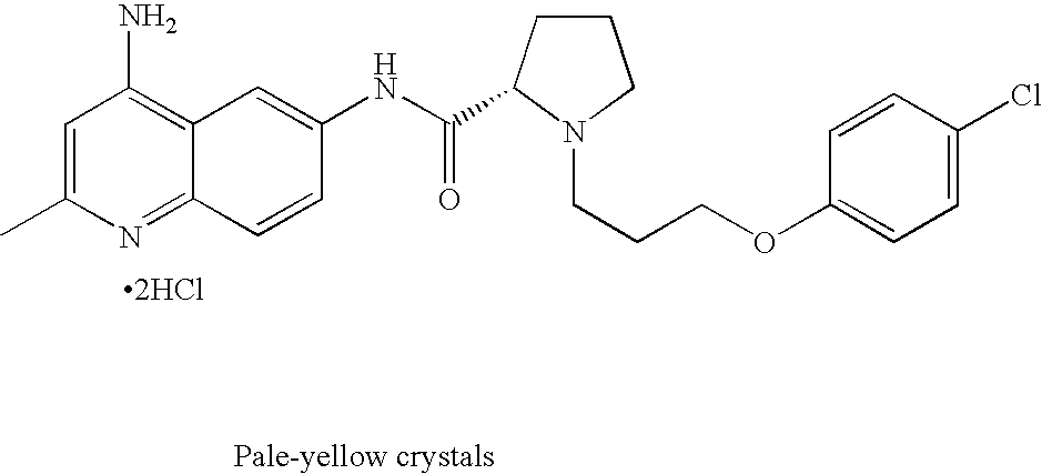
C12=NC(C)=CC(N)=C1C=C(NC(=O)C1CCCN1CCCOC1=CC=C(Cl)C=C1)C=C2.[2HCl]
